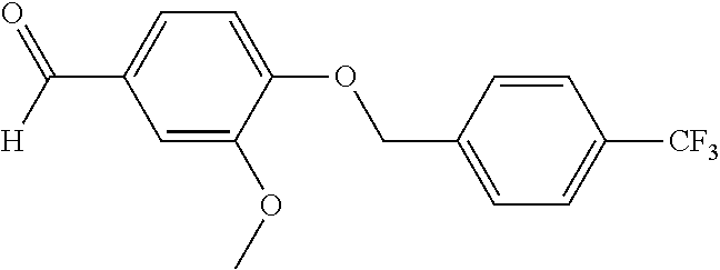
C1=C(OC)C(OCC2=CC=C([CF3])C=C2)=CC=C1C([H])=O
